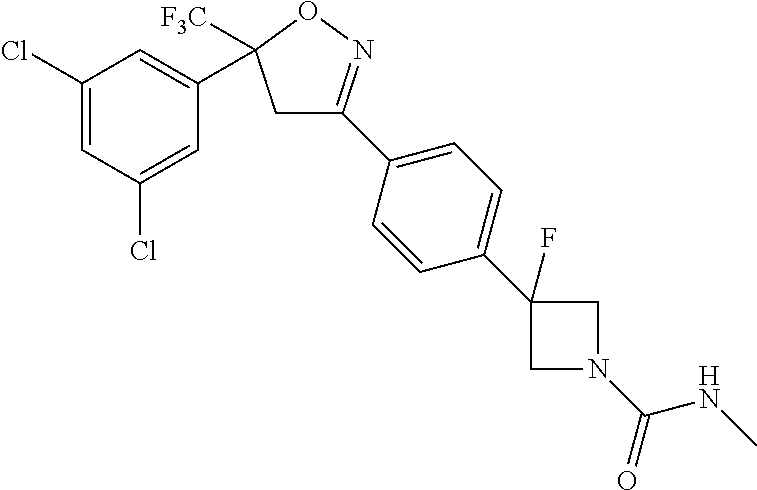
C1(C2([F3C])CC(C3=CC=C(C4(F)CN(C(=O)NC)C4)C=C3)=NO2)=CC(Cl)=CC(Cl)=C1
